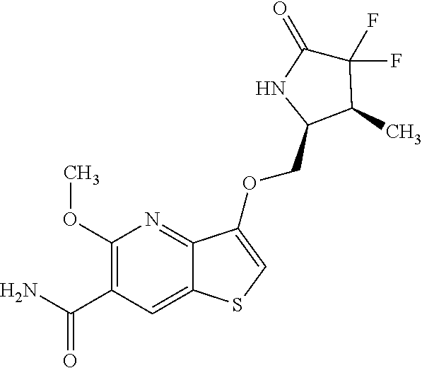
NC(C1=C(OC)N=C2C(=C1)SC=C2OCC1C(C)C(F)(F)C(=O)N1)=O
